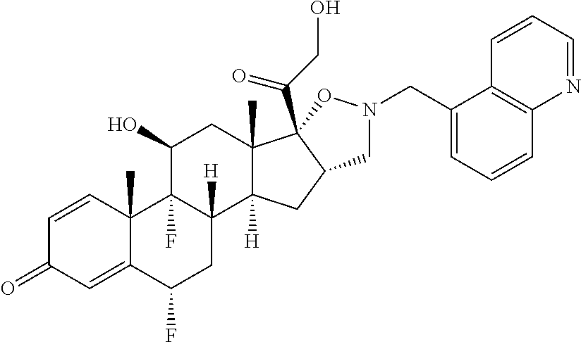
C1=CC2(C)C(=CC1=O)C(F)CC1([H])C2(F)C(O)CC2(C)C1([H])CC1C2(C(CO)=O)ON(CC2=CC=CC3=C2C=CC=N3)C1
